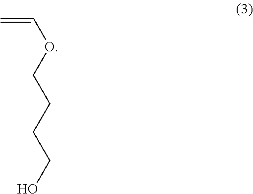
C=COCCCCO
